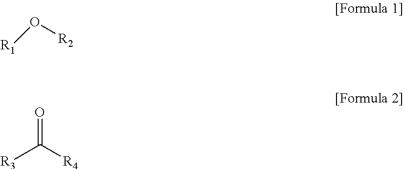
[R3]C([R4])=O.[R1]O[R2]
